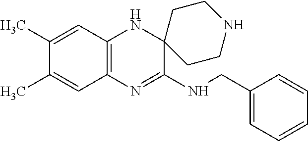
C12=C(N=C(NCC3=CC=CC=C3)C3(N1)CCNCC3)C=C(C)C(C)=C2
